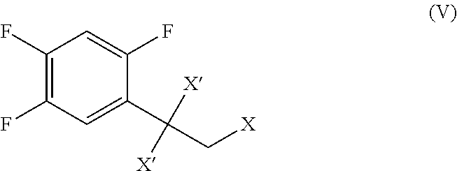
C1(F)=C(F)C=C(C(C[X])([X])[X])C(F)=C1
